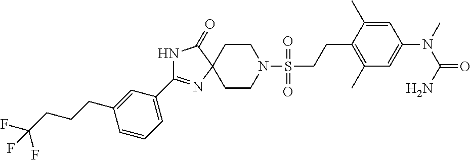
C1CN(S(=O)(=O)CCC2=C(C)C=C(N(C)C(=O)N)C=C2C)CCC12N=C(C1=CC=CC(CCCC(F)(F)F)=C1)NC2=O
